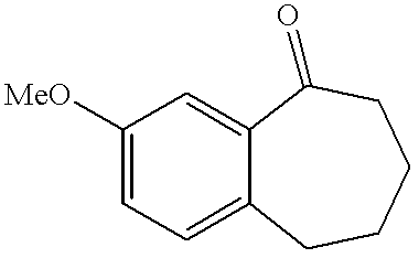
C1([MeO])=CC=C2C(=C1)C(=O)CCCC2
